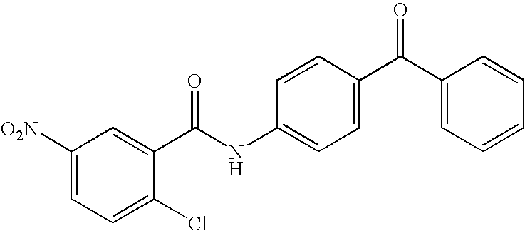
C1([O2N])=CC=C(Cl)C(C(NC2=CC=C(C(C3=CC=CC=C3)=O)C=C2)=O)=C1
